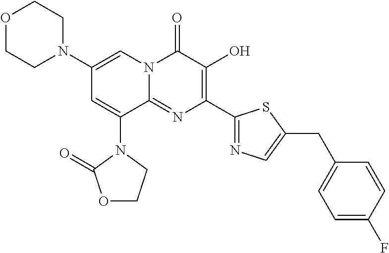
C1(N2CCOCC2)=CN2C(=NC(C3=NC=C(CC4=CC=C(F)C=C4)S3)=C(O)C2=O)C(N2C(=O)OCC2)=C1
